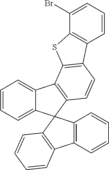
C1=CC=C2C(=C1)C1=C(C=CC3=C1SC1=C3C=CC=C1Br)C21C2=C(C=CC=C2)C2=C1C=CC=C2
